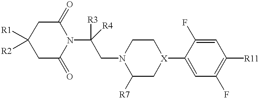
[R1]C1([R2])CC(=O)N(C(CN2C([R7])C[X](C3=CC(F)=C([R11])C=C3F)CC2)([R3])[R4])C(=O)C1
